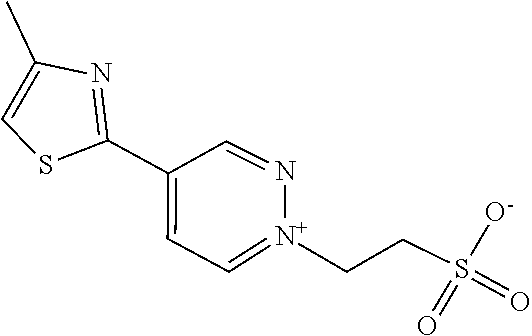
C1(C2=CC=[N+](CCS(=O)(=O)[O-])N=C2)=NC(C)=CS1
